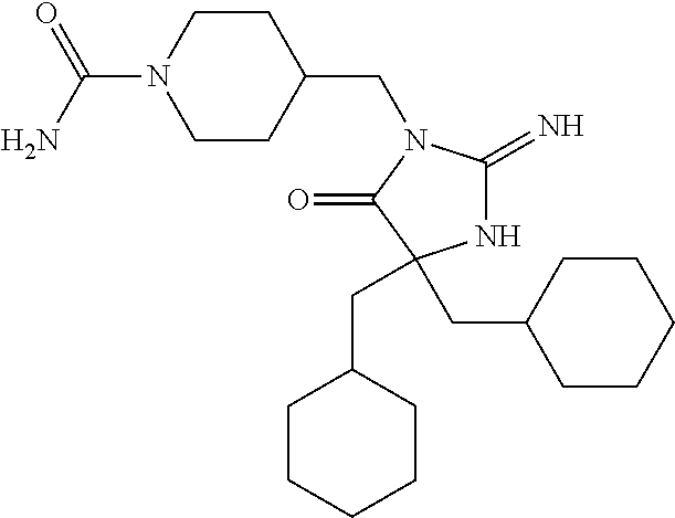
N1C(=N)N(CC2CCN(C(N)=O)CC2)C(=O)C1(CC1CCCCC1)CC1CCCCC1
